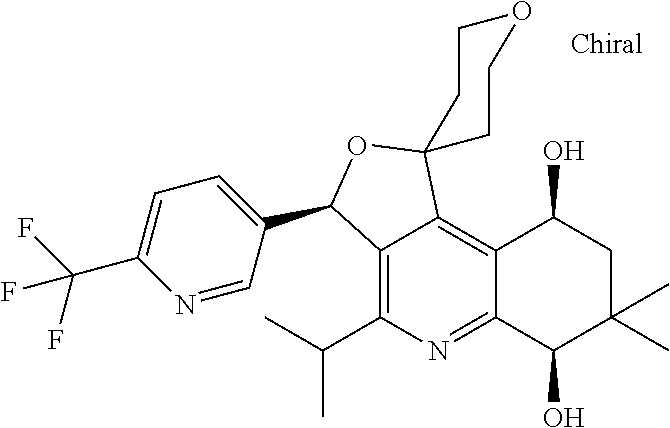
C12=C(C(C)C)N=C3C(=C1C1(OC2C2=CC=C(C(F)(F)F)N=C2)CCOCC1)C(O)CC(C)(C)C3O
